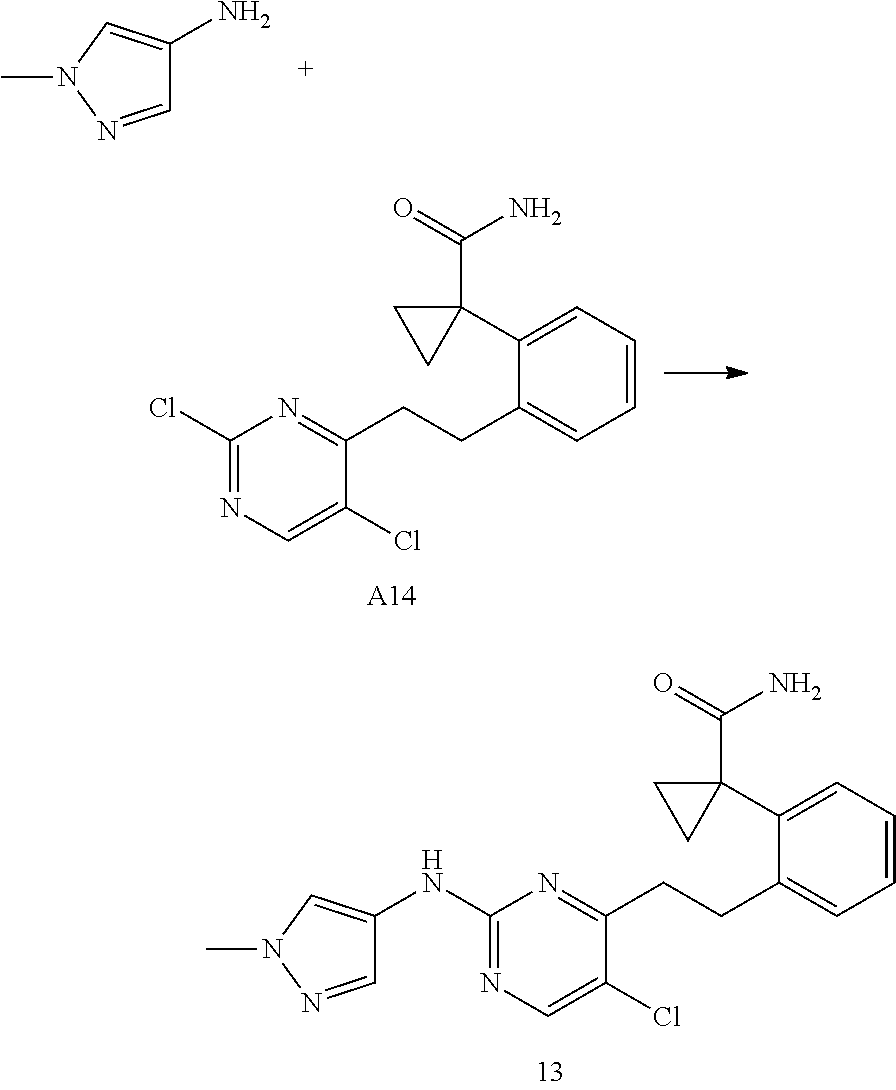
C1=NN(C)C=C1N.ClC1=NC=C(Cl)C(CCC2=CC=CC=C2C2(C(=O)N)CC2)=N1.[A14].C1(NC2=NC=C(Cl)C(CCC3=CC=CC=C3C3(C(=O)N)CC3)=N2)=CN(C)N=C1
